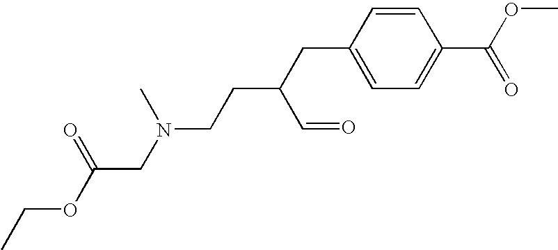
N(CCC(C=O)CC1=CC=C(C(OC)=O)C=C1)(CC(OCC)=O)C
